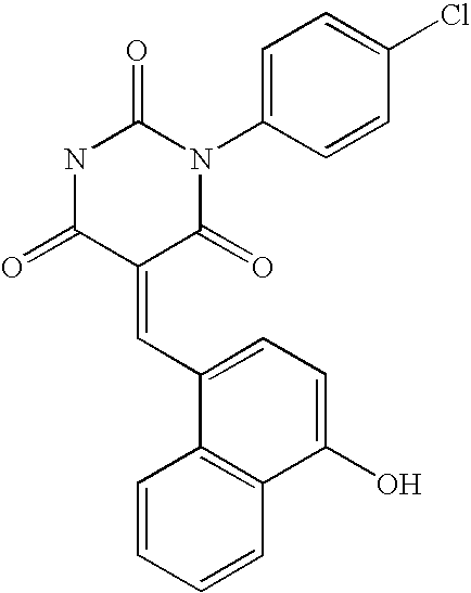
C1=CC=CC2=C1C(C=C1C(=O)N(C3=CC=C(Cl)C=C3)C(=O)NC1=O)=CC=C2O
